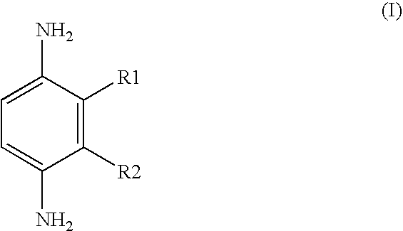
C1=C(N)C([R2])=C([R1])C(N)=C1
